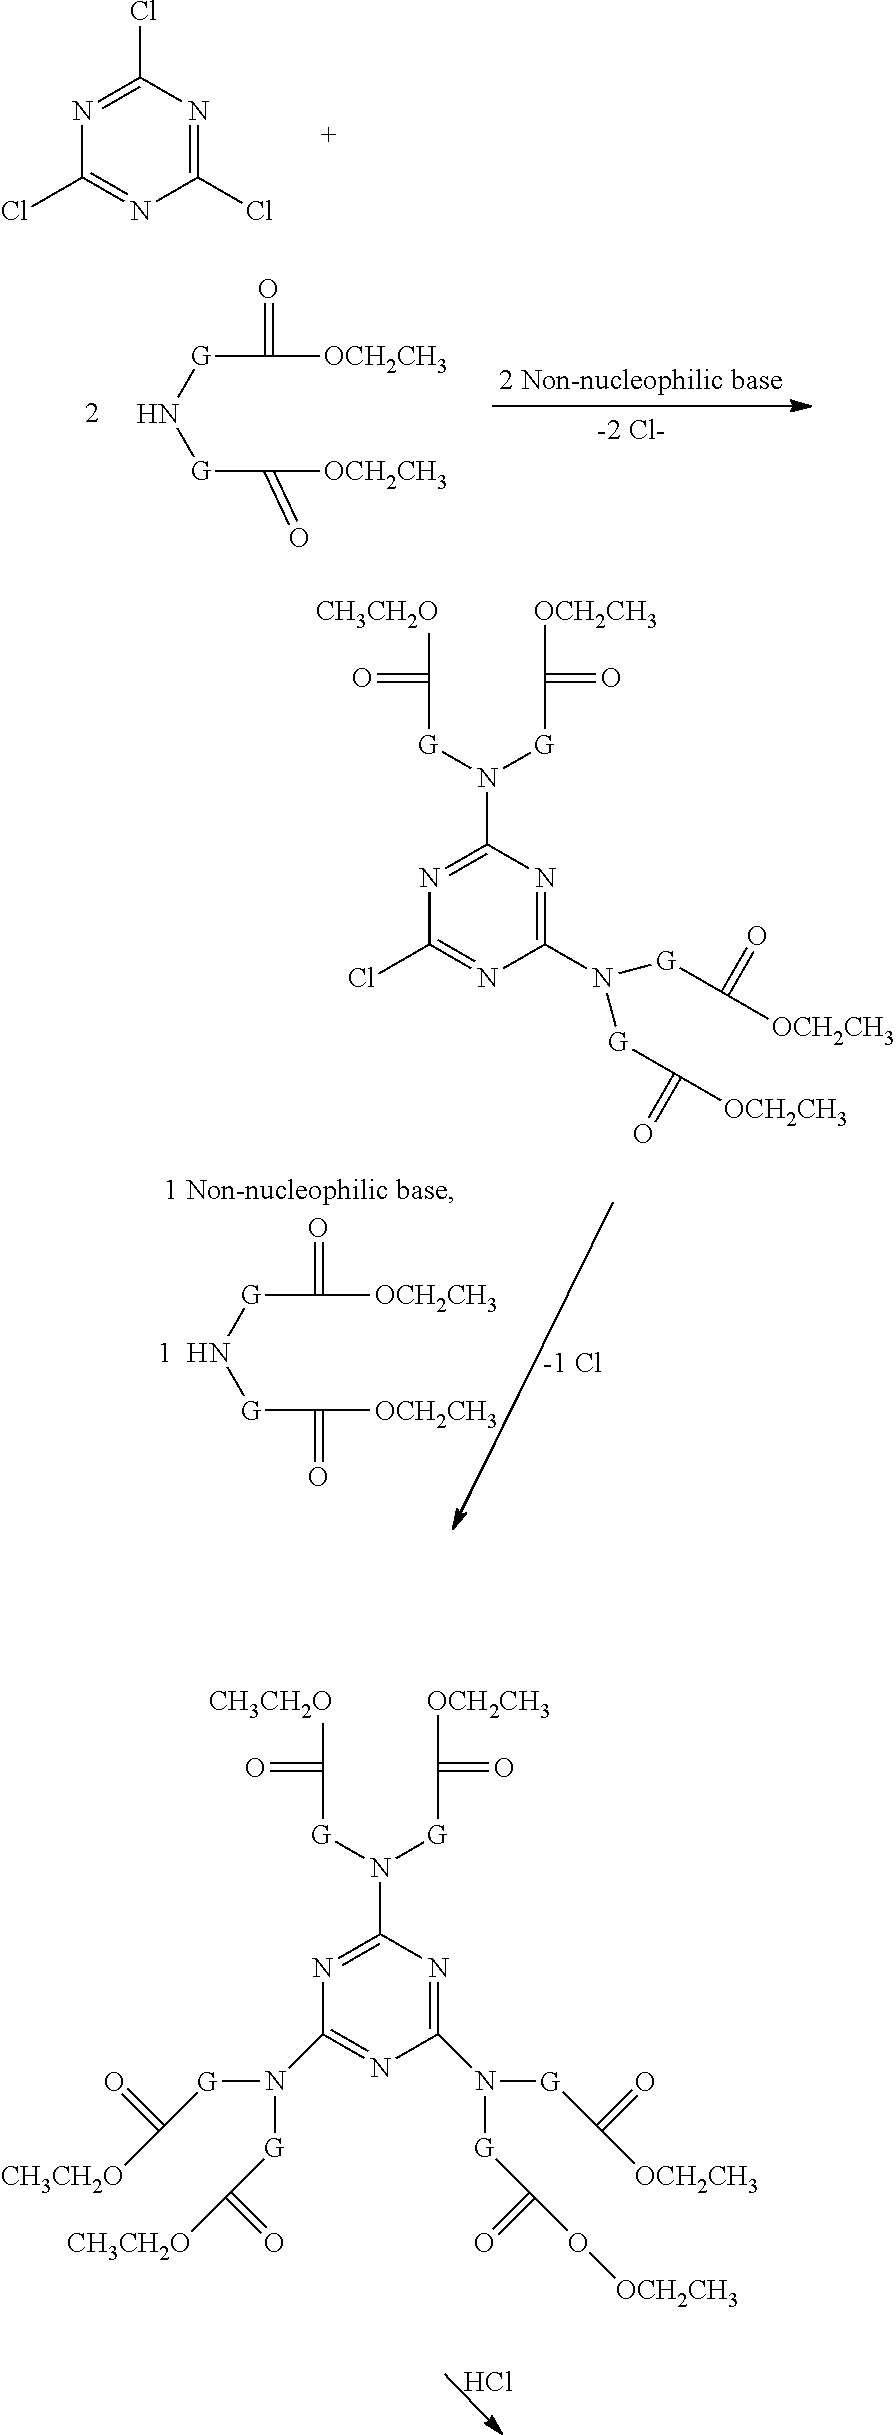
C1(Cl)=NC(Cl)=NC(Cl)=N1.N([G]C(=O)[OCH2CH3])[G]C([OCH2CH3])=O.[1  HN]([G]C(=O)[OCH2CH3])[G]C([OCH2CH3])=O.C1(N([G]C([OCH2CH3])=O)[G]C([OCH2CH3])=O)=NC(N([G]C([CH3CH2O])=O)[G]C([OCH2CH3])=O)=NC(Cl)=N1.C1(N([G]C([OCH2CH3])=O)[G]C(O[OCH2CH3])=O)=NC(N([G]C([CH3CH2O])=O)[G]C([OCH2CH3])=O)=NC(N([G]C([CH3CH2O])=O)[G]C([CH3CH2O])=O)=N1.Cl
